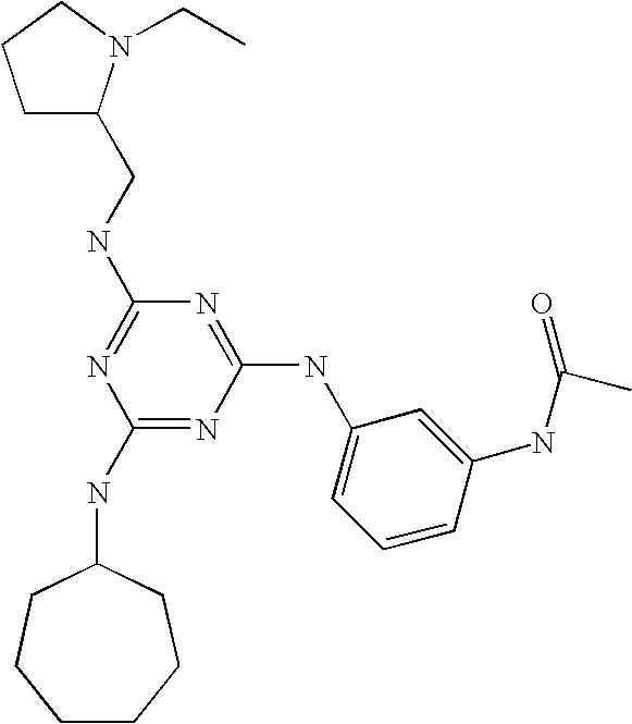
C(NC1=NC(NC2CCCCCC2)=NC(NC2=CC=CC(NC(C)=O)=C2)=N1)C1CCCN1CC
